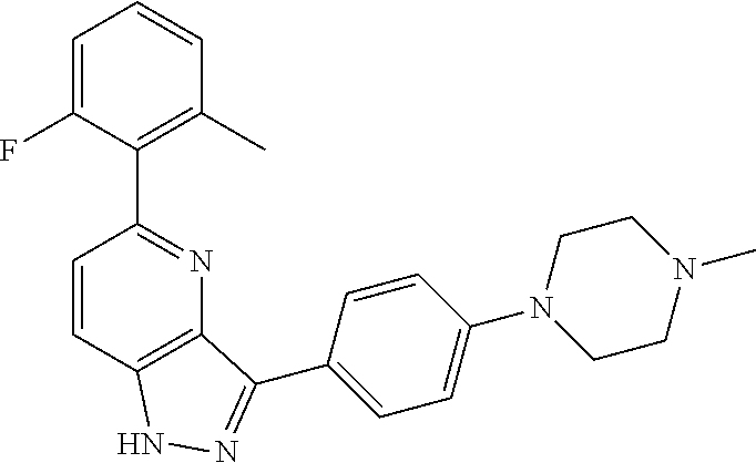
C1=CC2=C(N=C1C1=C(C)C=CC=C1F)C(C1=CC=C(N3CCN(C)CC3)C=C1)=NN2
